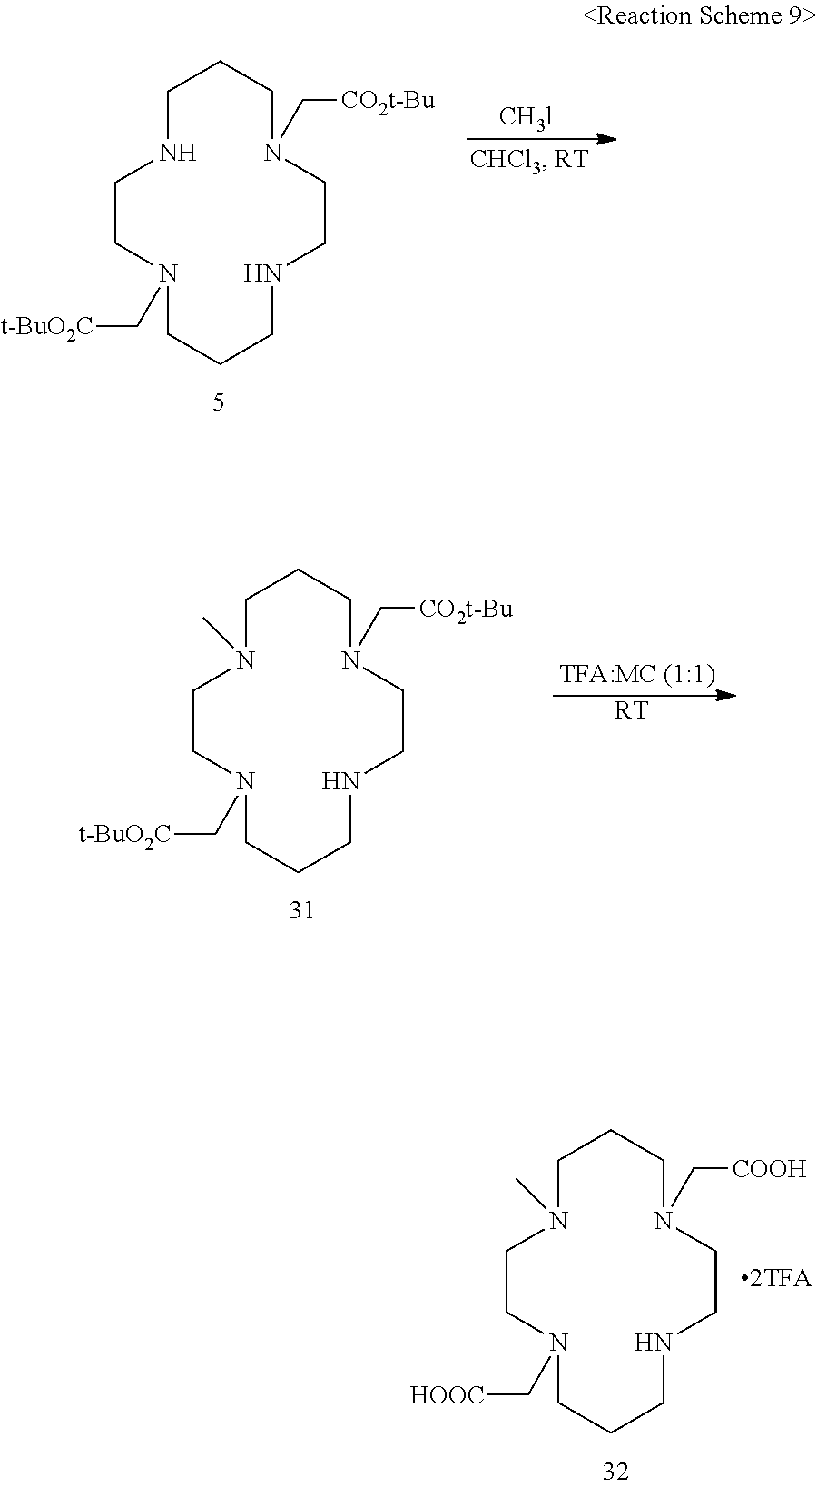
C1CCN(C[CO2t-Bu])CCNCCCN(C[t-BuO2C])CCN1.[RT].C1CCN(C[CO2t-Bu])CCNCCCN(C[t-BuO2C])CCN1C.C1CCN(C[COOH])CCNCCCN(C[HOOC])CCN1C
